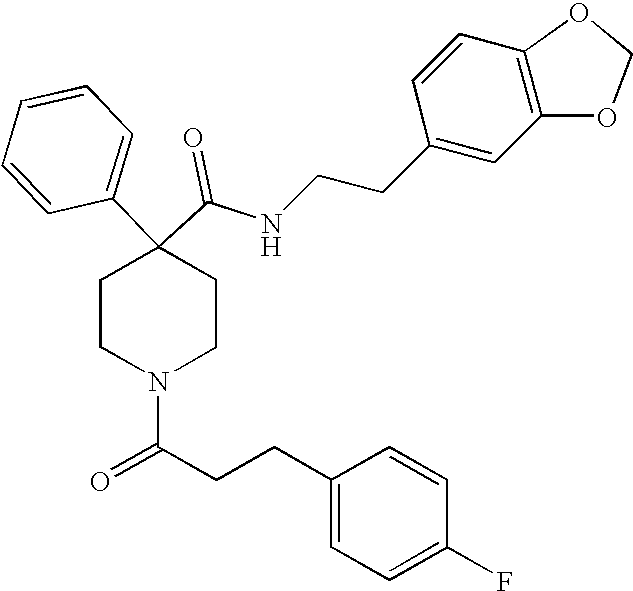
N(C(C1(C2=CC=CC=C2)CCN(C(=O)CCC2=CC=C(F)C=C2)CC1)=O)CCC1=CC2=C(C=C1)OCO2
